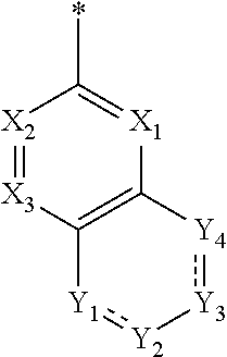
[X2]1=[X3]C2=C([X1]=C1*)[Y4]:[Y3][Y2]:[Y1]2
